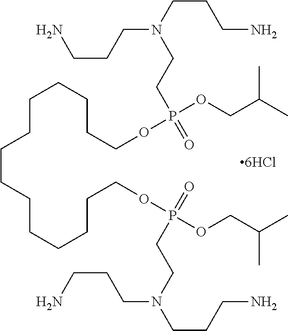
C(CCCCCCCOP(OCC(C)C)(=O)CCN(CCCN)CCCN)CCCCCCOP(OCC(C)C)(=O)CCN(CCCN)CCCN
